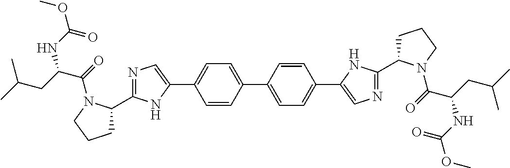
C1(C2=CC=C(C3=CC=C(C4=CN=C(C5CCCN5C(=O)C(CC(C)C)NC(OC)=O)N4)C=C3)C=C2)=CN=C(C2CCCN2C(=O)C(CC(C)C)NC(OC)=O)N1
